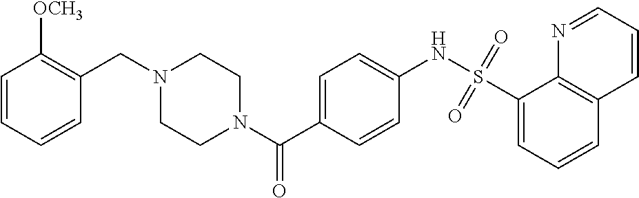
C(N1CCN(C(C2=CC=C(NS(C3=CC=CC4=C3N=CC=C4)(=O)=O)C=C2)=O)CC1)C1=C([OCH3])C=CC=C1
